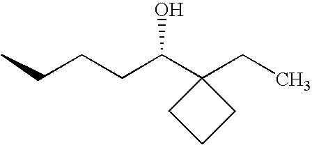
CCCCC(C1(CC)CCC1)O
